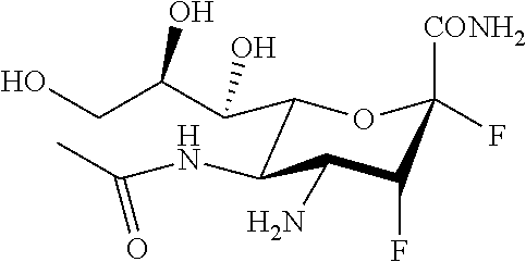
C1(C(C(CO)O)O)C(NC(C)=O)C(N)C(F)C([CONH2])(F)O1
